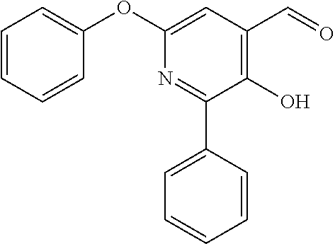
N1=C(C2=CC=CC=C2)C(O)=C(C=O)C=C1OC1=CC=CC=C1
